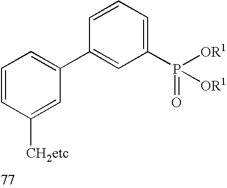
C1=CC([CH2etc])=CC(C2=CC(P([OR1])(=O)[OR1])=CC=C2)=C1
